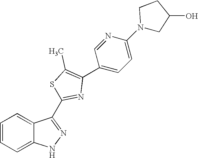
C1=CC=C2C(=C1)NN=C2C1=NC(C2=CC=C(N3CC(O)CC3)N=C2)=C(C)S1
